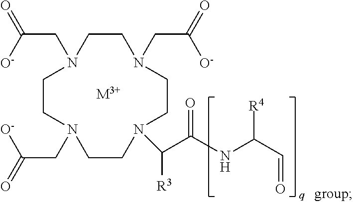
[M3+].N1(CC([O-])=O)CCN(CC([O-])=O)CCN(C([R3])C(=O)NC([R4])C=O)CCN(CC([O-])=O)CC1
